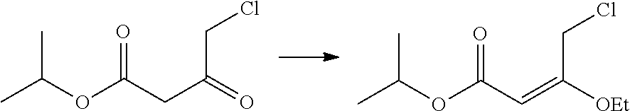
O=C(CC(CCl)=O)OC(C)C.O=C(C=C(CCl)[OEt])OC(C)C
